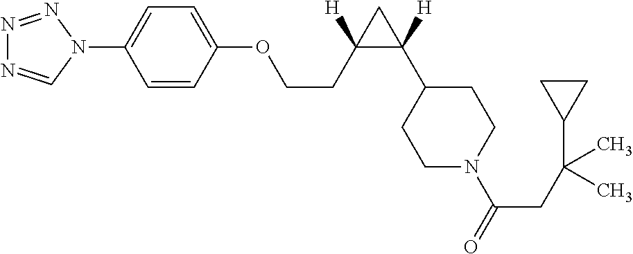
N1=NN(C2=CC=C(OCCC3([H])C(C4CCN(C(CC(C)(C5CC5)C)=O)CC4)([H])C3)C=C2)C=N1
